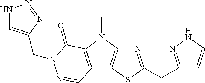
N1=C(CC2=NNC=C2)SC2=C1N(C)C1=C2C=NN(CC2=CNN=N2)C1=O
